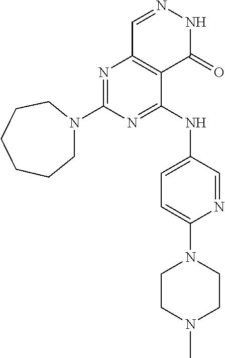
N1=C(N2CCCCCC2)N=C(NC2=CC=C(N3CCN(C)CC3)N=C2)C2=C1C=NNC2=O
